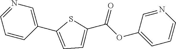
C1(C2=CC=C(C(OC3=CC=CN=C3)=O)S2)=CN=CC=C1
